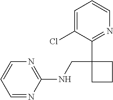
C1=C(Cl)C(C2(CNC3=NC=CC=N3)CCC2)=NC=C1
